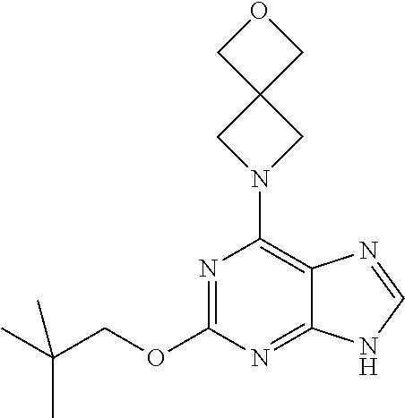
N1=C(OCC(C)(C)C)N=C2C(=C1N1CC3(C1)COC3)N=CN2
